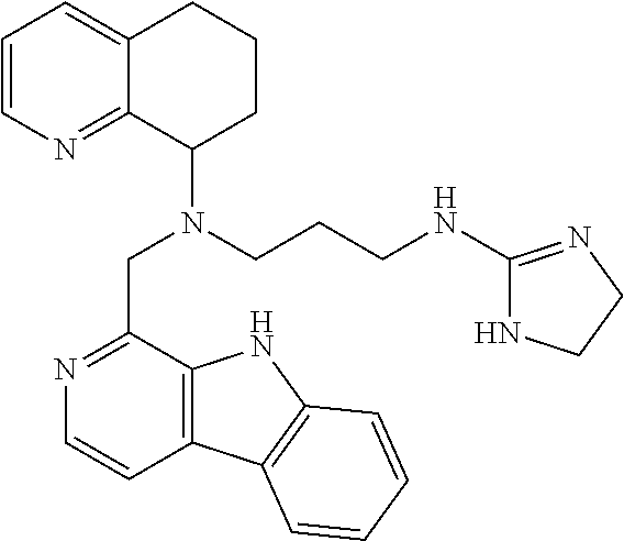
C1=CN=C2C(=C1)CCCC2N(CCCNC1=NCCN1)CC1=NC=CC2=C1NC1=C2C=CC=C1
